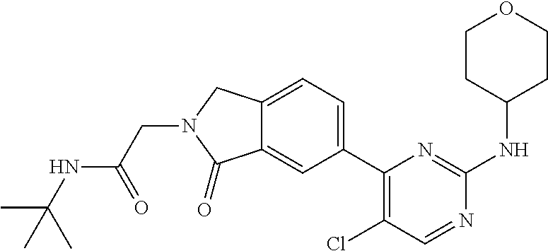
C1CC(NC2=NC(C3=CC=C4C(=C3)C(=O)N(CC(NC(C)(C)C)=O)C4)=C(Cl)C=N2)CCO1
